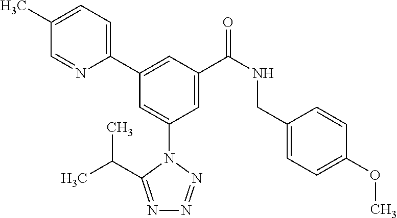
C1(C)=CC=C(C2=CC(C(NCC3=CC=C(OC)C=C3)=O)=CC(N3C(C(C)C)=NN=N3)=C2)N=C1
